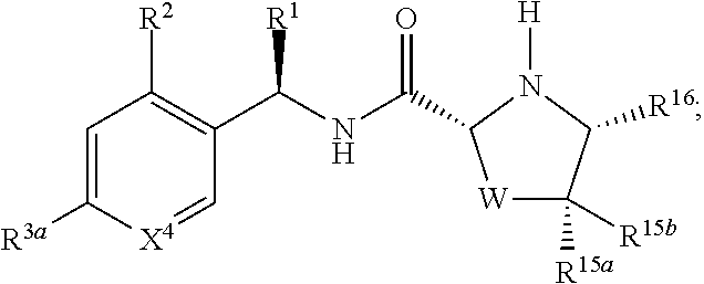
[W]1C([R15a])([R15b])C([R16])N([H])C1C(=O)NC(C1=C([R2])C=C([R3a])[X4]=C1)[R1]
